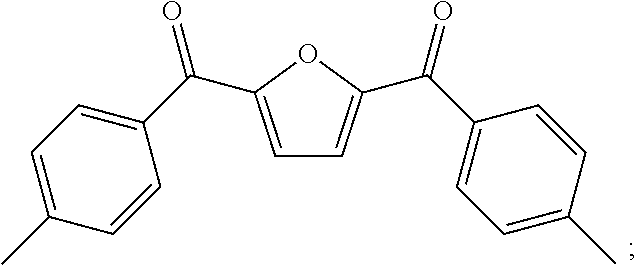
C1=C(C(C2=CC=C(C)C=C2)=O)OC(C(C2=CC=C(C)C=C2)=O)=C1
